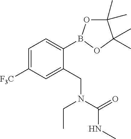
C1=C([F3C])C=C(CN(C(NC)=O)CC)C(B2OC(C)(C)C(C)(C)O2)=C1
